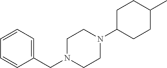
C1(CN2CCN(C3CCC(C)CC3)CC2)=CC=CC=C1
